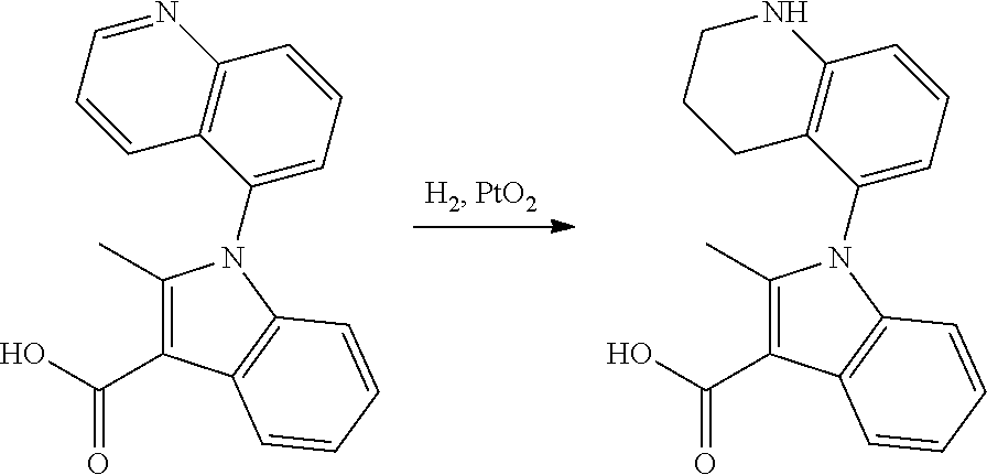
C1(C)=C(C(O)=O)C2=C(N1C1=CC=CC3=C1C=CC=N3)C=CC=C2.C1(C)=C(C(O)=O)C2=C(N1C1=CC=CC3=C1CCCN3)C=CC=C2
